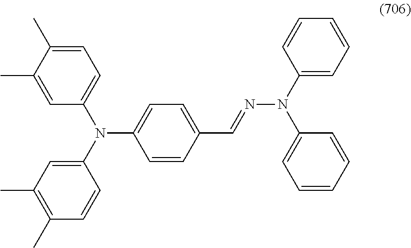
C1=C(N(C2=CC(C)=C(C)C=C2)C2=CC=C(C)C(C)=C2)C=CC(C=NN(C2=CC=CC=C2)C2=CC=CC=C2)=C1
